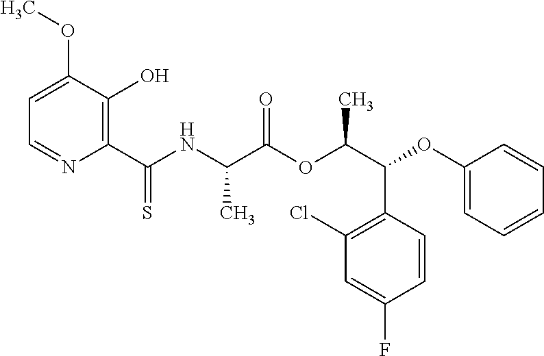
C1=C(OC)C(O)=C(C(NC(C(OC(C(OC2=CC=CC=C2)C2=C(Cl)C=C(F)C=C2)C)=O)C)=S)N=C1
